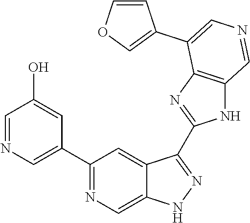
C1(C2=CN=CC(O)=C2)=NC=C2C(=C1)C(C1=NC3=C(N1)C=NC=C3C1=COC=C1)=NN2
